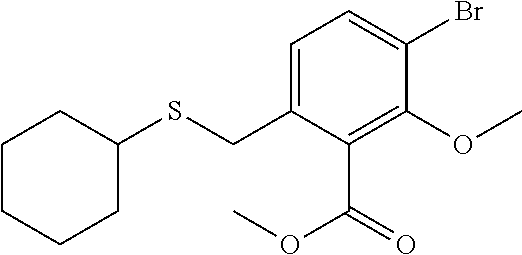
C1=C(CSC2CCCCC2)C(C(OC)=O)=C(OC)C(Br)=C1
